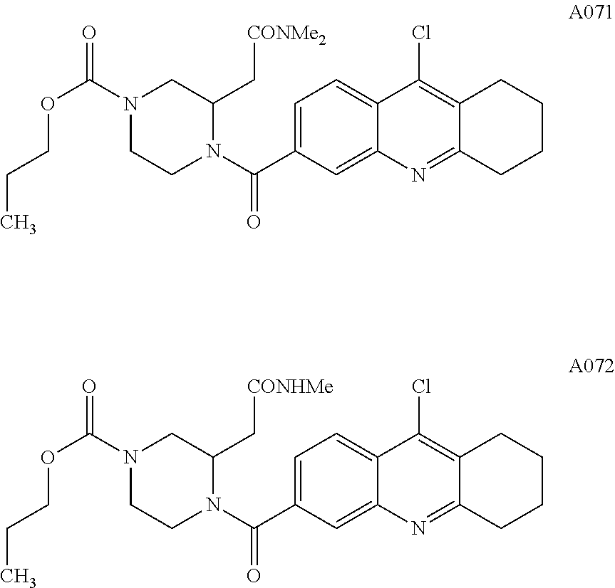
C1=C(C(N2C(C[CONMe2])CN(C(=O)OCCC)CC2)=O)C=C2C(=C1)C(Cl)=C1C(=N2)CCCC1.C1=C(C(N2C(C[CONHMe])CN(C(=O)OCCC)CC2)=O)C=C2C(=C1)C(Cl)=C1C(=N2)CCCC1
